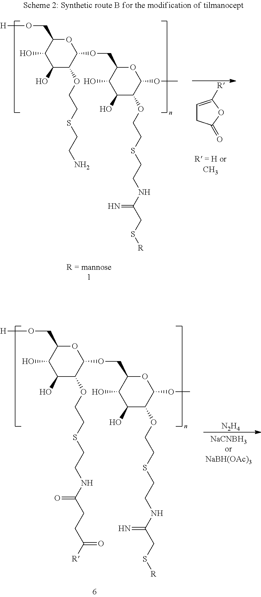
O1C(CO[H])C(O)C(O)C(OCCSCCNC(CCC(=O)[R])=O)C1OCC1C(O)C(O)C(OCCSCCNC(=N)CS[R])C(OC)O1.[N2H4].O1C(CO[H])C(O)C(O)C(OCCSCCN)C1OCC1C(O)C(O)C(OCCSCCNC(=N)CS[R])C(OC)O1.C1=C([R])OC(=O)C1
